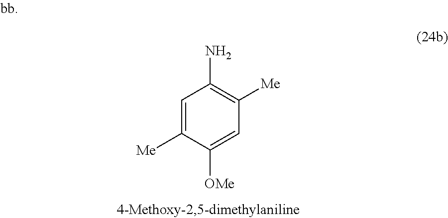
C1=C([Me])C([OMe])=CC([Me])=C1N
